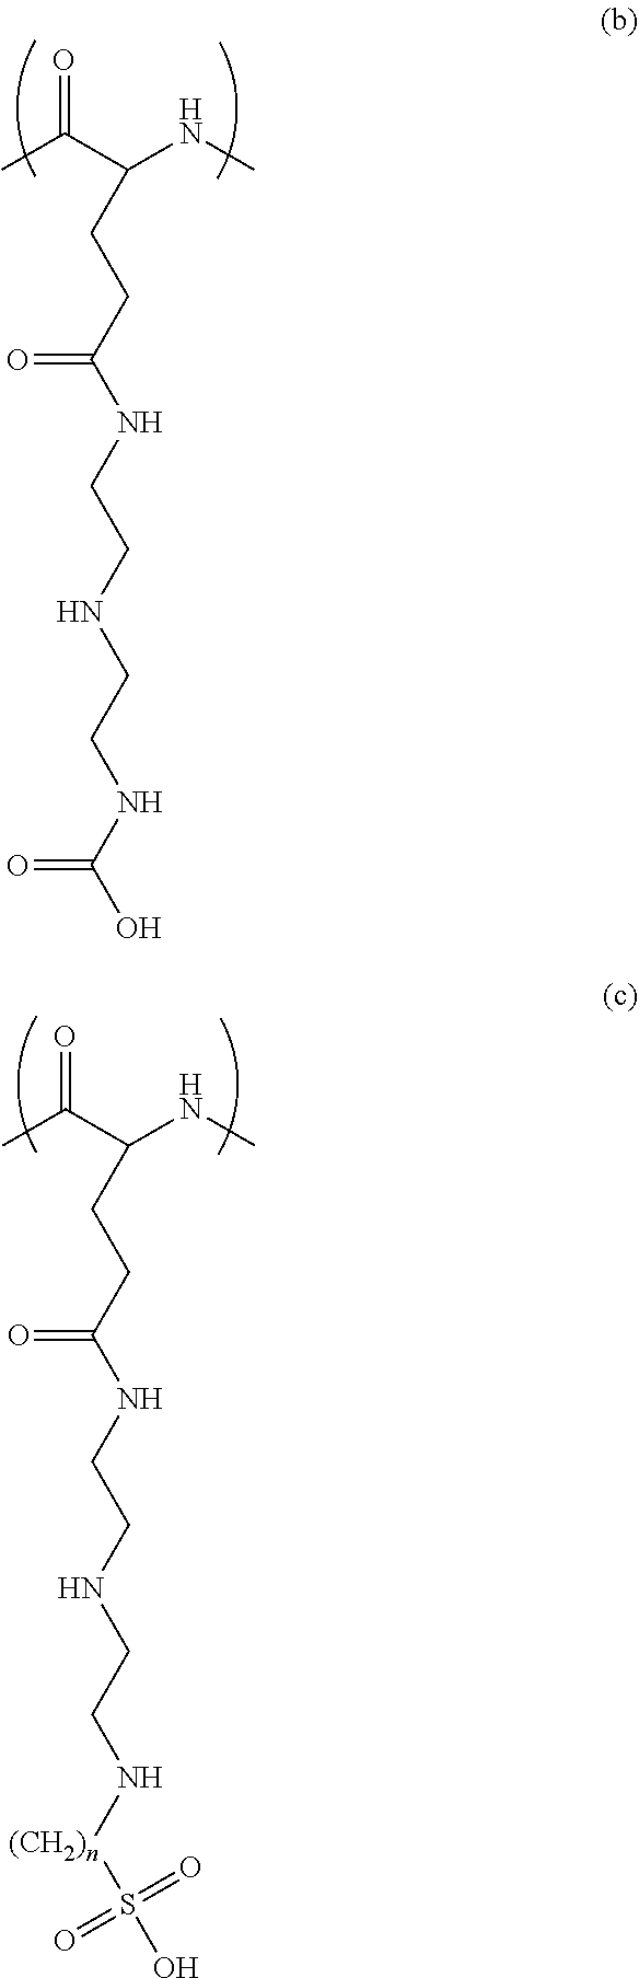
CC(C(NC)CCC(NCCNCCNC(O)=O)=O)=O.CC(C(NC)CCC(NCCNCCN[(CH2)n]S(O)(=O)=O)=O)=O
